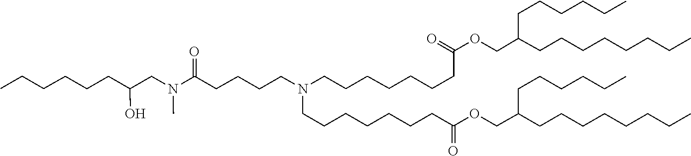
C(C(=O)OCC(CCCCCCCC)CCCCCC)CCCCCCN(CCCCCCCC(OCC(CCCCCCCC)CCCCCC)=O)CCCCC(N(C)CC(CCCCCC)O)=O
